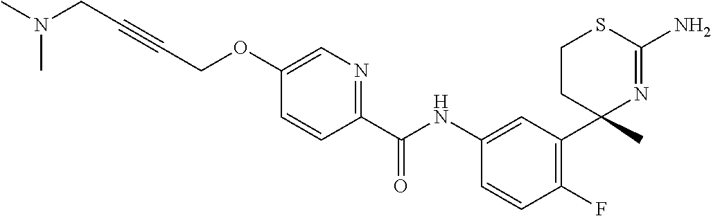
C(NC1=CC(C2(C)N=C(N)SCC2)=C(F)C=C1)(=O)C1=NC=C(OCC#CCN(C)C)C=C1
